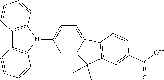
C12=C(N(C3=CC=C4C(=C3)C(C)(C)C3=C4C=CC(C(O)=O)=C3)C3=C1C=CC=C3)C=CC=C2
